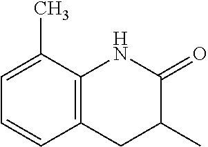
C1=C(C)C2=C(C=C1)CC(C)C(=O)N2
